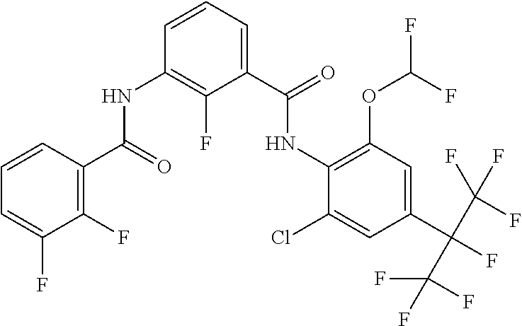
C1=CC(C(=O)NC2=C(F)C(C(=O)NC3=C(OC(F)F)C=C(C(C(F)(F)F)(C(F)(F)F)F)C=C3Cl)=CC=C2)=C(F)C(F)=C1
